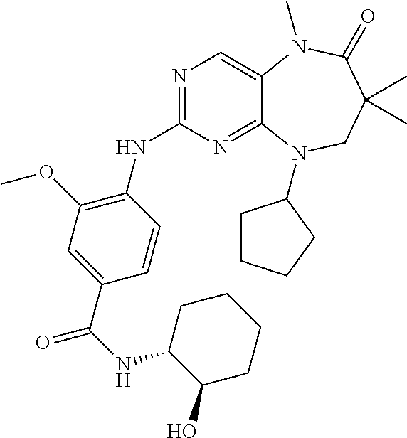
N1=C(NC2=C(OC)C=C(C(NC3C(O)CCCC3)=O)C=C2)N=C2C(=C1)N(C)C(=O)C(C)(C)CN2C1CCCC1
